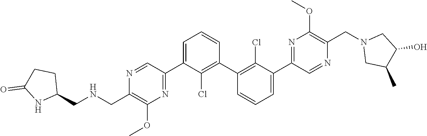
N1=CC(C2=CC=CC(C3=C(Cl)C(C4=NC(OC)=C(CN5CC(C)C(O)C5)N=C4)=CC=C3)=C2Cl)=NC(OC)=C1C[HN]CC1CCC(=O)N1
